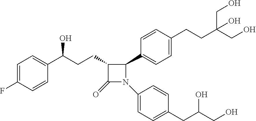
C1=C(F)C=CC(C(CCC2C(=O)N(C3=CC=C(CC(CO)O)C=C3)C2C2=CC=C(CCC(CO)(CO)O)C=C2)O)=C1
